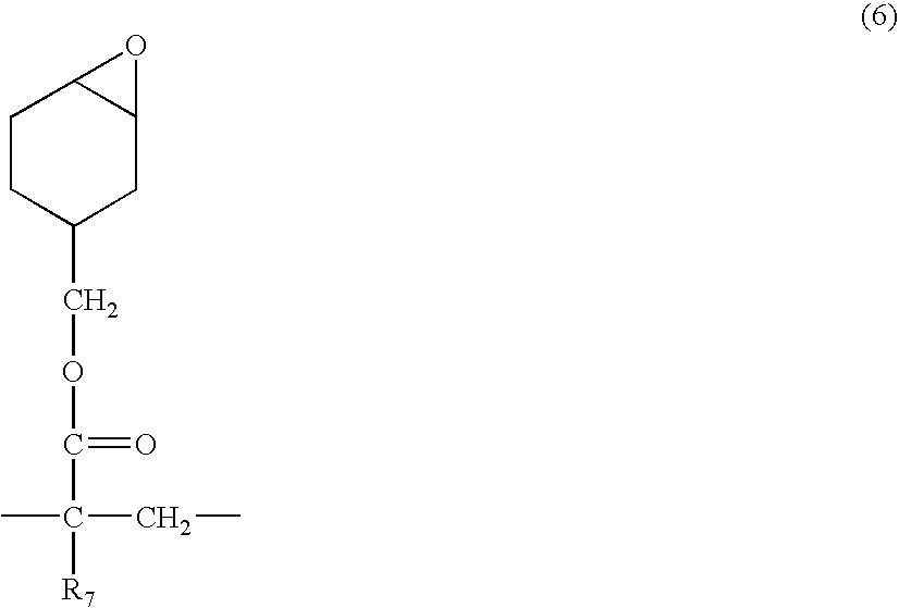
C1CC(COC(C([R7])(C)CC)=O)CC2C1O2
